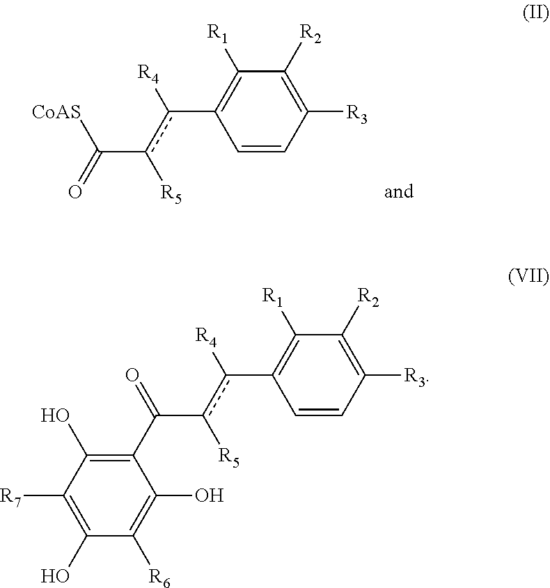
C1([R2])=C([R3])C=CC(c([R4])c([R5])C(=O)C2=C(O)C([R7])=C(O)C([R6])=C2O)=C1[R1].C1([R2])=C([R3])C=CC(c([R4])c([R5])C([CoAS])=O)=C1[R1]
